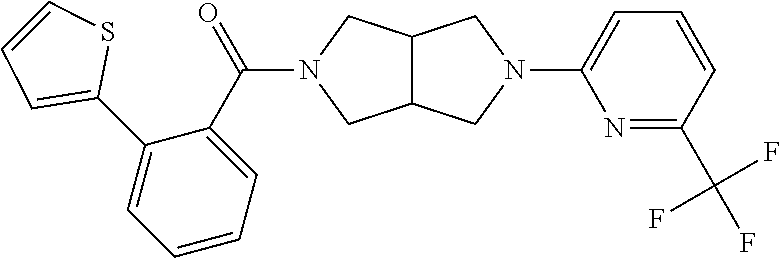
N1=C(C(F)(F)F)C=CC=C1N1CC2C(C1)CN(C(C1=CC=CC=C1C1=CC=CS1)=O)C2
